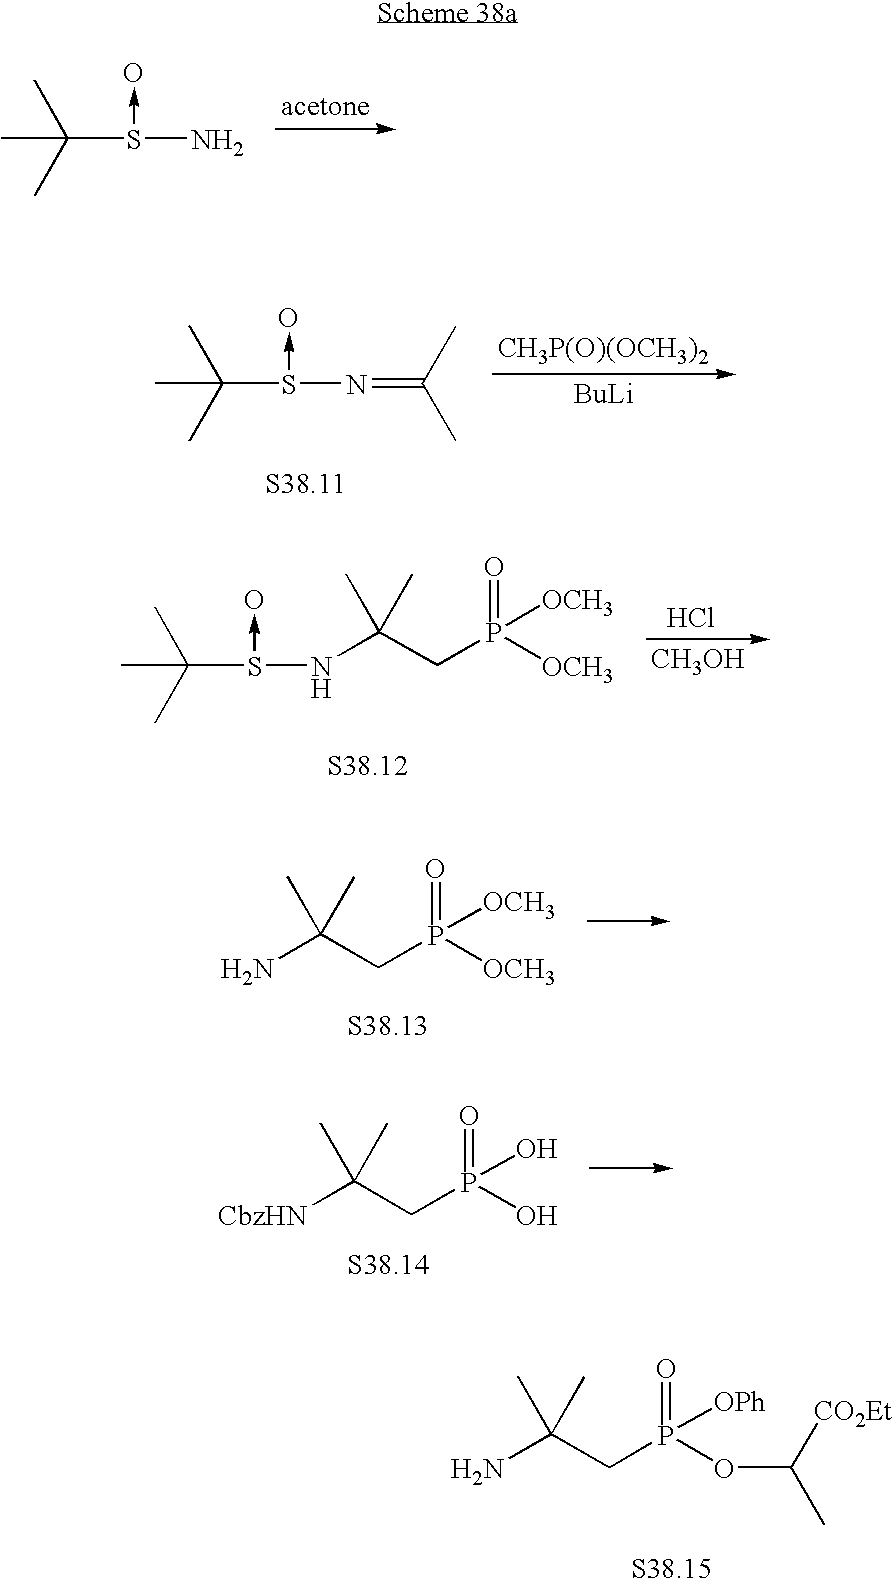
C(S(N)->O)(C)(C)C.C(S(N=C(C)C)->O)(C)(C)C.[CH3P(O)(OCH3)2].[BuLi].C(S(NC(CP(=O)([OCH3])[OCH3])(C)C)->O)(C)(C)C.Cl.[CH3OH].NC(CP(=O)([OCH3])[OCH3])(C)C.[CbzHN]C(CP(=O)(O)O)(C)C.NC(CP(=O)(OC([CO2Et])C)[OPh])(C)C
